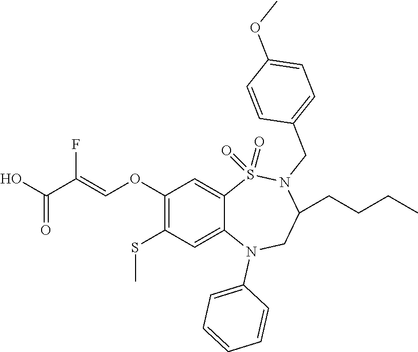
C1(OC=C(C(O)=O)F)=C(SC)C=C2C(=C1)S(=O)(=O)N(CC1=CC=C(OC)C=C1)C(CCCC)CN2C1=CC=CC=C1
